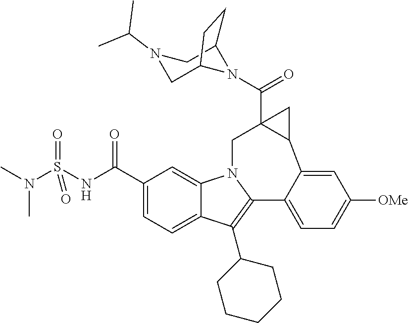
C1(C(NS(N(C)C)(=O)=O)=O)=CC=C2C(=C1)N1C(=C2C2CCCCC2)C2=CC=C([OMe])C=C2C2CC2(C(N2C3CN(C(C)C)CC2CC3)=O)C1
